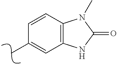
C12=C(C=CC(C)=C1)N(C)C(=O)N2
